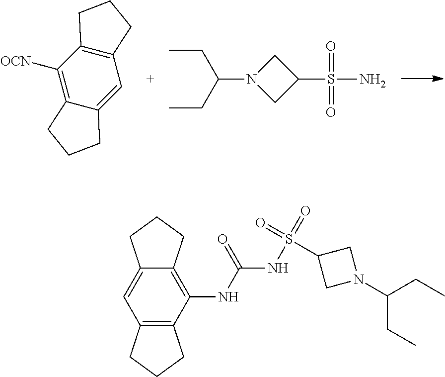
N1(C(CC)CC)CC(S(N)(=O)=O)C1.C12=C([OCN])C3=C(C=C1CCC2)CCC3.N1(C(CC)CC)CC(S(NC(NC2=C3C(=CC4=C2CCC4)CCC3)=O)(=O)=O)C1
